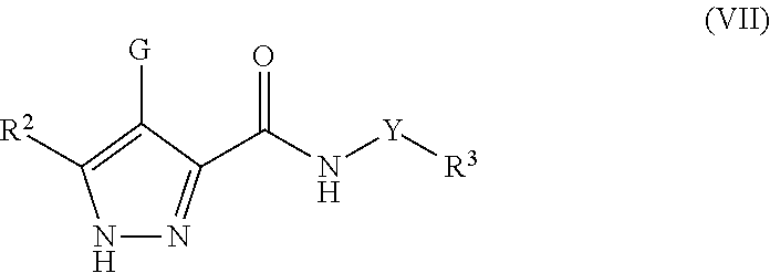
N1N=C(C(N[Y][R3])=O)C([G])=C1[R2]
